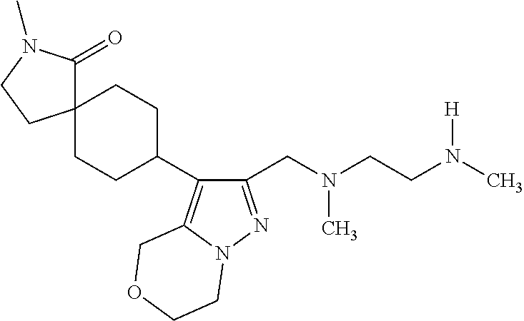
C1(CN(CCN(C)[H])C)=NN2C(=C1C1CCC3(CC1)C(=O)N(C)CC3)COCC2
